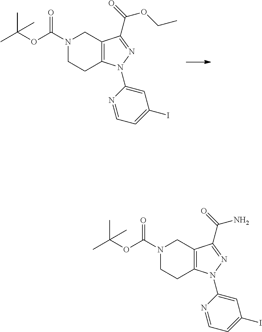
C12=C(CN(C(OC(C)(C)C)=O)CC1)C(C(=O)OCC)=NN2C1=CC(I)=CC=N1.C12=C(CN(C(OC(C)(C)C)=O)CC1)C(C(=O)N)=NN2C1=CC(I)=CC=N1
